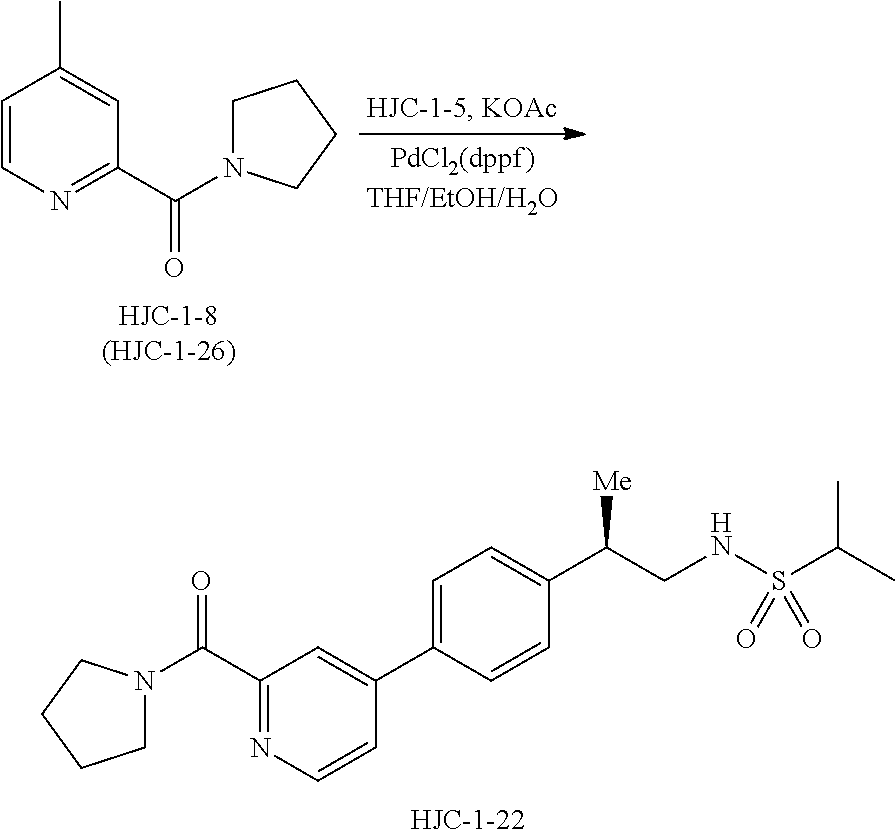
C1N(C(C2=NC=CC(C3=CC=C(C(CNS(C(C)C)(=O)=O)[Me])C=C3)=C2)=O)CCC1.C1=CN=C(C(N2CCCC2)=O)C=C1C
